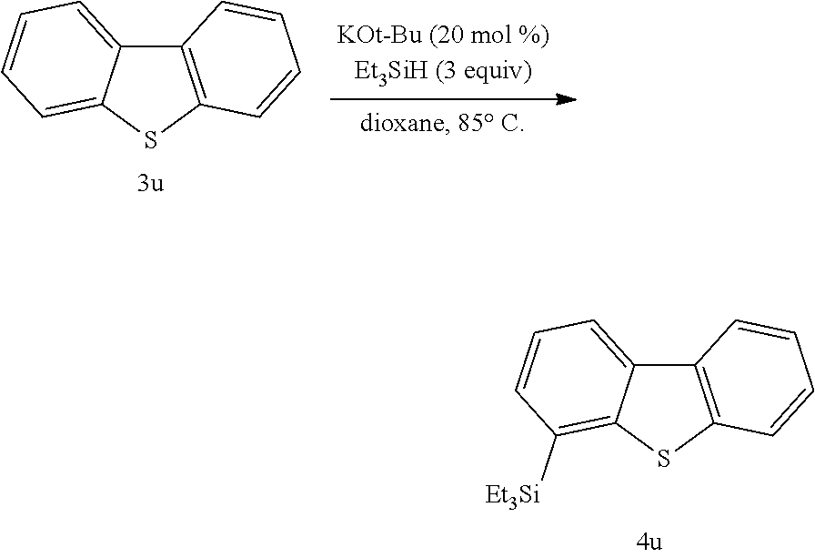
C12=C(SC3=CC=CC=C13)C=CC=C2.C12=C(SC3=C([Et3Si])C=CC=C13)C=CC=C2
